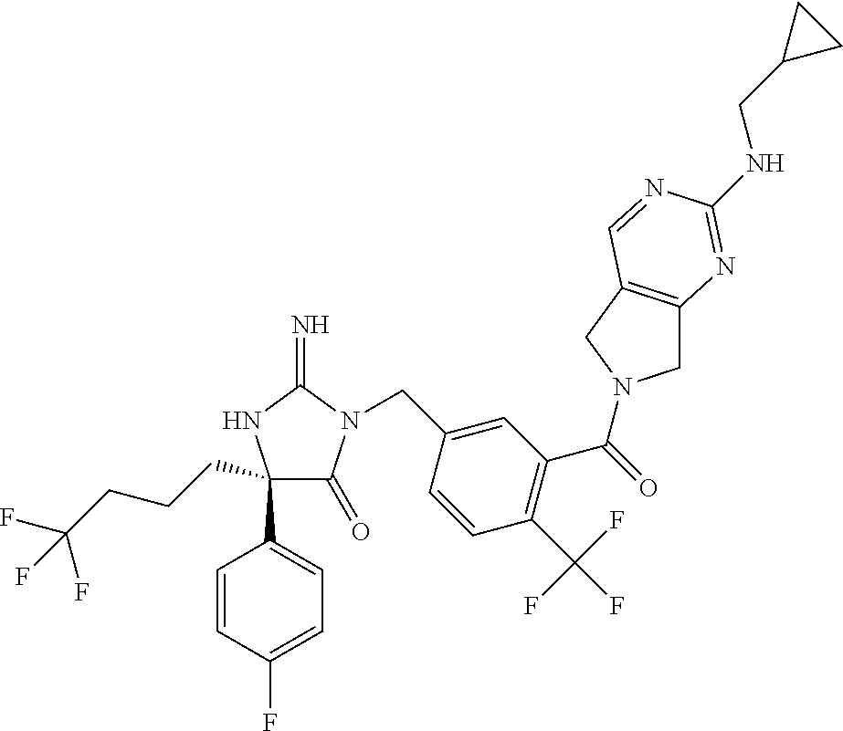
C1(C2=CC=C(F)C=C2)(CCCC(F)(F)F)C(=O)N(CC2=CC(C(=O)N3CC4=C(C3)C=NC(NCC3CC3)=N4)=C(C(F)(F)F)C=C2)C(=N)N1
